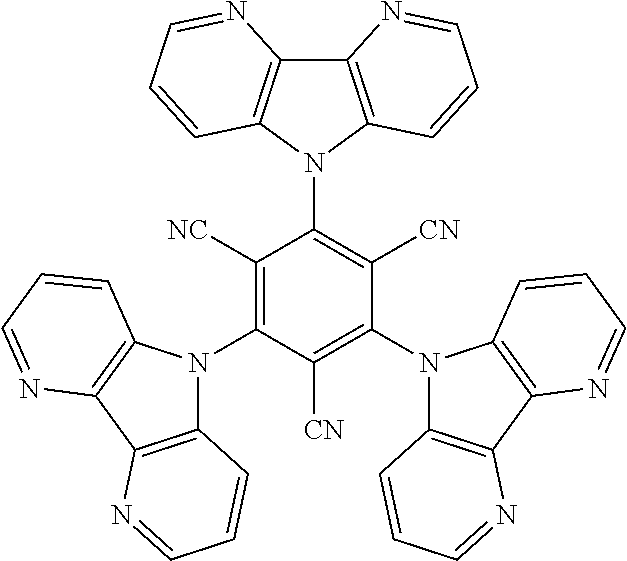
C12=C(N(C3=C([CN])C(N4C5=C(C6=C4C=CC=N6)N=CC=C5)=C([CN])C(N4C5=C(C6=C4C=CC=N6)N=CC=C5)=C3[NC])C3=C1N=CC=C3)C=CC=N2
